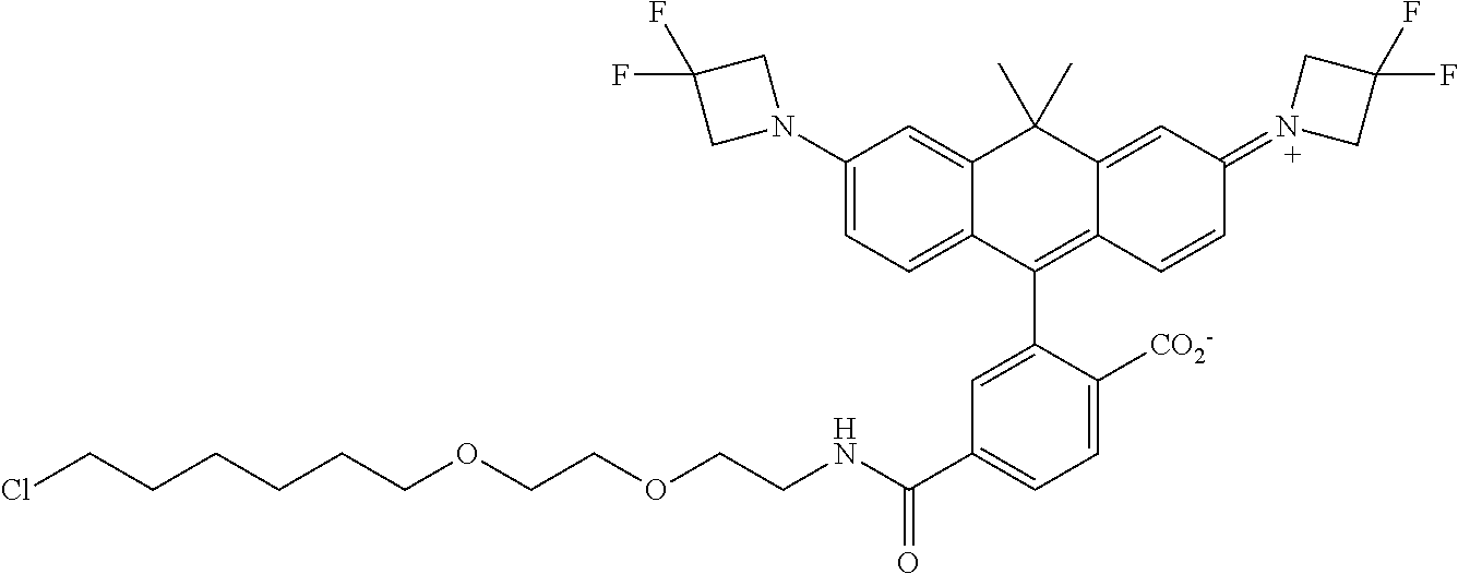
C1(N2CC(F)(F)C2)=CC=C2C(=C1)C(C)(C)C1=CC(=N3CC(F)(F)C3)C=CC1=C2C1=CC(C(NCCOCCOCCCCCCCl)=O)=CC=C1[CO2-]
